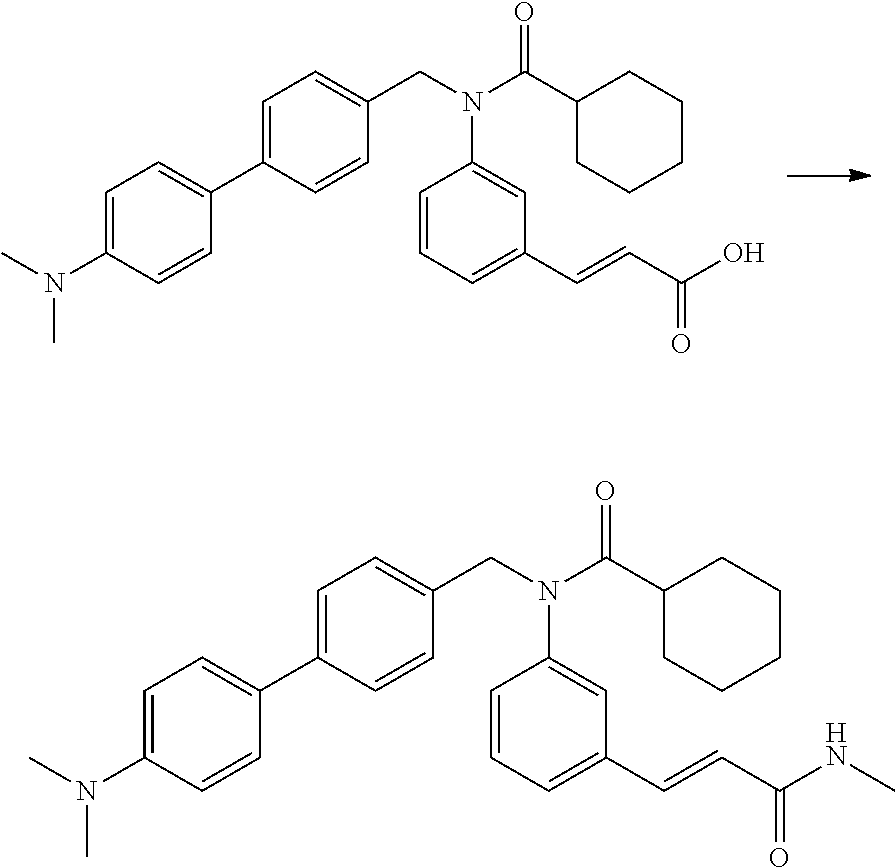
C1=C(N(C)C)C=CC(C2=CC=C(CN(C(C3CCCCC3)=O)C3=CC(C=CC(O)=O)=CC=C3)C=C2)=C1.C1=C(N(C)C)C=CC(C2=CC=C(CN(C(C3CCCCC3)=O)C3=CC(C=CC(NC)=O)=CC=C3)C=C2)=C1
